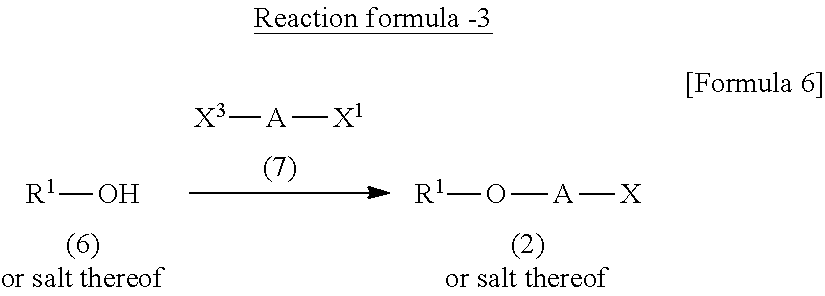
[R1]O[A][X].[X3][A][X1].[R1]O
